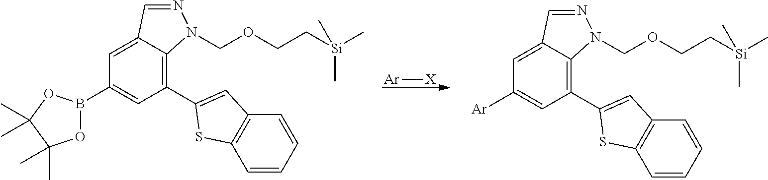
C1(B2OC(C)(C)C(C)(C)O2)=CC(C2=CC3=C(C=CC=C3)S2)=C2C(=C1)C=NN2COCC[Si](C)(C)C.[Ar][X].C1([Ar])=CC(C2=CC3=C(C=CC=C3)S2)=C2C(=C1)C=NN2COCC[Si](C)(C)C
